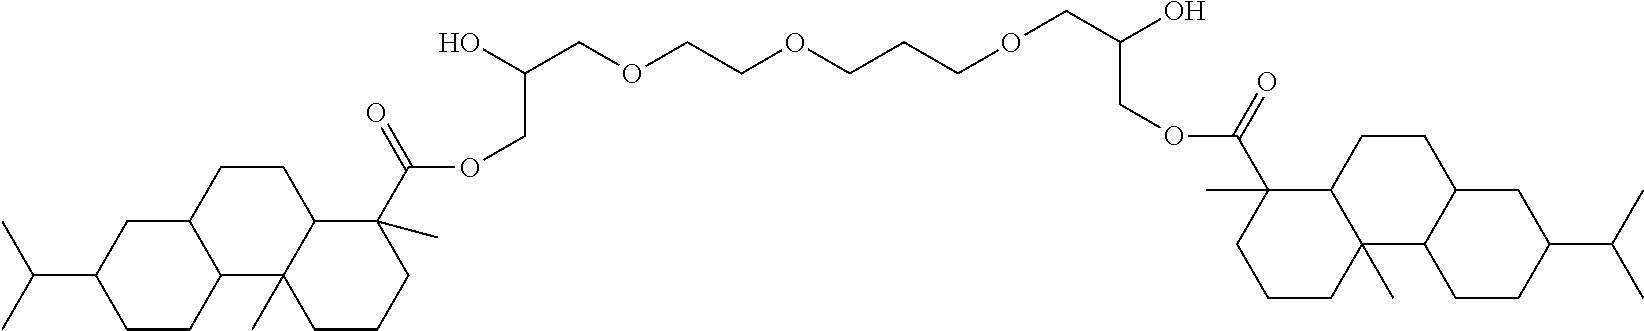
C(C1CC2C(CC1)C1(C)C(CC2)C(C)(C(OCC(COCCOCCCOCC(COC(C2(C)C3C(C)(CCC2)C2C(CC3)CC(C(C)C)CC2)=O)O)O)=O)CCC1)(C)C
